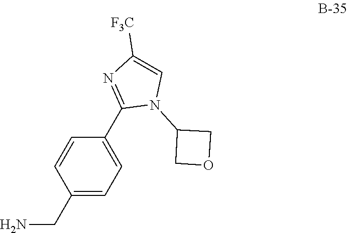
C1(CN)=CC=C(C2=NC([F3C])=CN2C2COC2)C=C1
